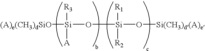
[(A)e(CH3)dSiO][Si]([R3])([A])O[Si](O[Si(CH3)d(A)e])([R1])[R2]
